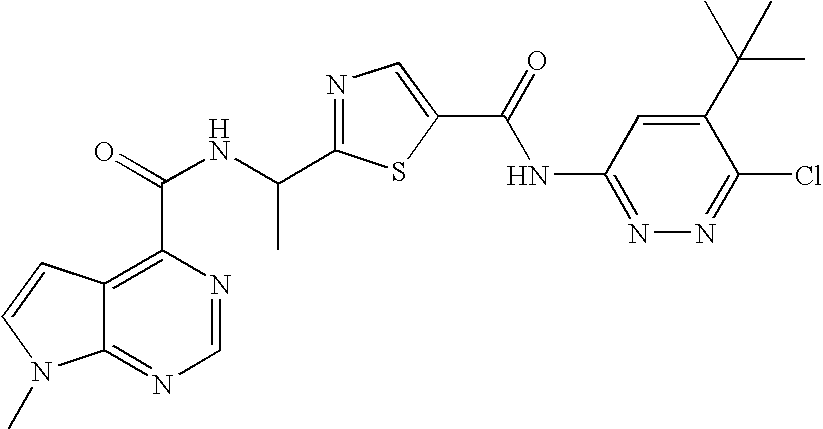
C12=NC=NC(C(NC(C3=NC=C(C(=O)NC4=NN=C(Cl)C(C(C)(C)C)=C4)S3)C)=O)=C1C=CN2C
